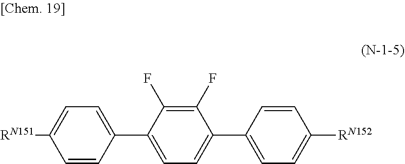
C1=C(C2=CC=C(C3=CC=C([RN152])C=C3)C(F)=C2F)C=CC([RN151])=C1
